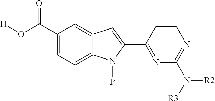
C1(C(O[H])=O)=CC=C2C(=C1)C=C(C1=NC(N([R3])[R2])=NC=C1)N2P
